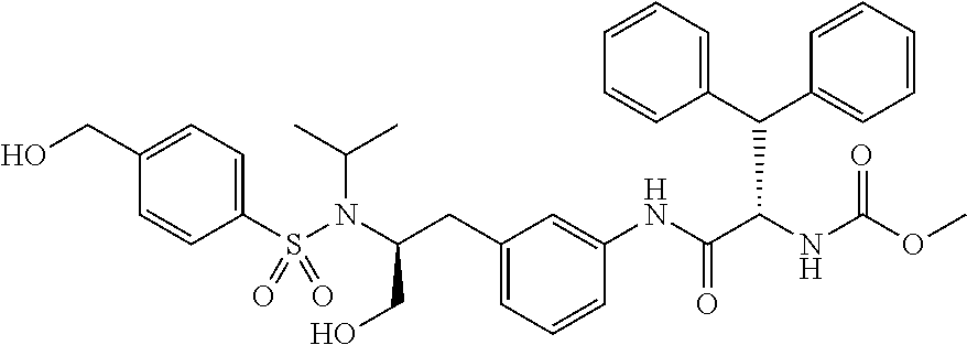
C1(S(N(C(CO)CC2=CC=CC(NC(C(NC(OC)=O)C(C3=CC=CC=C3)C3=CC=CC=C3)=O)=C2)C(C)C)(=O)=O)=CC=C(CO)C=C1
